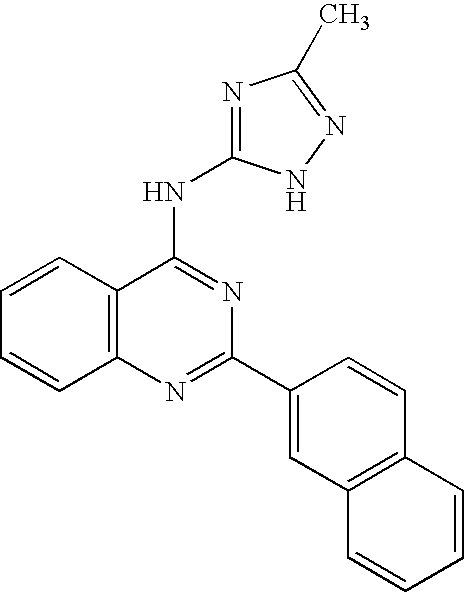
C12=C(N=C(C3=CC4=C(C=C3)C=CC=C4)N=C1NC1=NC(C)=NN1)C=CC=C2
